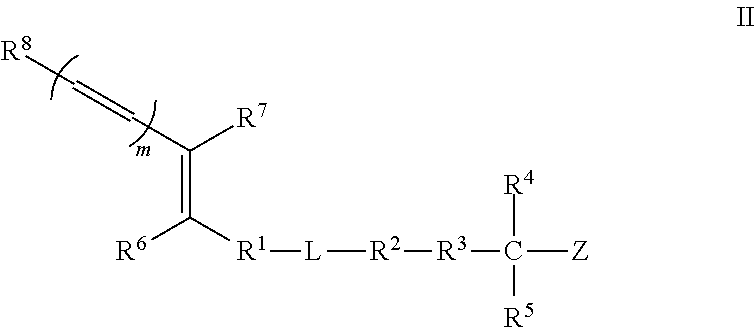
C([R1][L][R2][R3]C([Z])([R4])[R5])([R6])=C([R7])C=C[R8]
